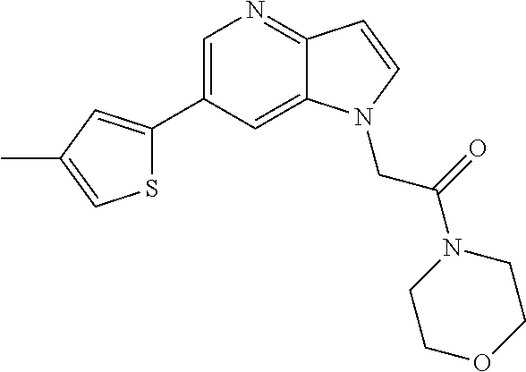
C1=C(C2=CC(C)=CS2)C=C2C(=N1)C=CN2CC(=O)N1CCOCC1
